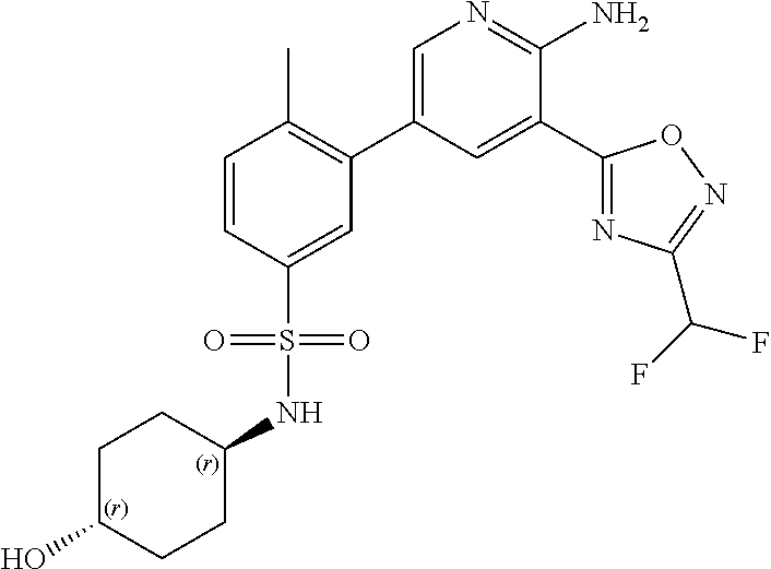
C1=CC(S(NC2CCC(O)CC2)(=O)=O)=CC(C2=CN=C(N)C(C3=NC(C(F)F)=NO3)=C2)=C1C
